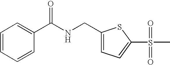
C1=CC=CC(C(NCC2=CC=C(S(C)(=O)=O)S2)=O)=C1
